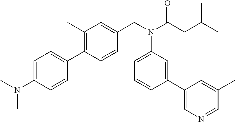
C1(C)=C(C2=CC=C(N(C)C)C=C2)C=CC(CN(C(CC(C)C)=O)C2=CC=CC(C3=CN=CC(C)=C3)=C2)=C1
